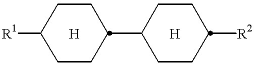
[R1]C1CCC(C2CCC([R2])CC2)CC1.[H].[H]
